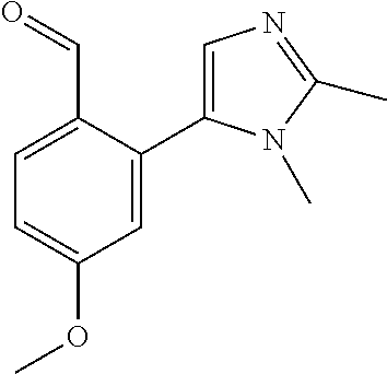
C1(C=O)=CC=C(OC)C=C1C1=CN=C(C)N1C
